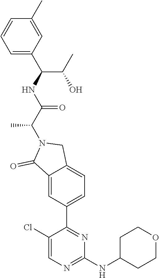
C1=C(C(NC(C(N2C(=O)C3=CC(C4=NC(NC5CCOCC5)=NC=C4Cl)=CC=C3C2)C)=O)C(C)O)C=C(C)C=C1
